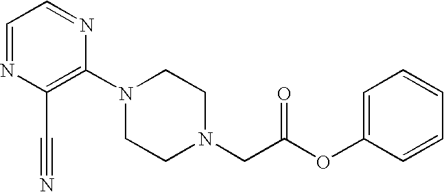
C1(N2CCN(CC(=O)OC3=CC=CC=C3)CC2)=C(C#N)N=CC=N1
